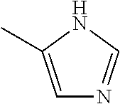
C1=C(C)NC=N1
